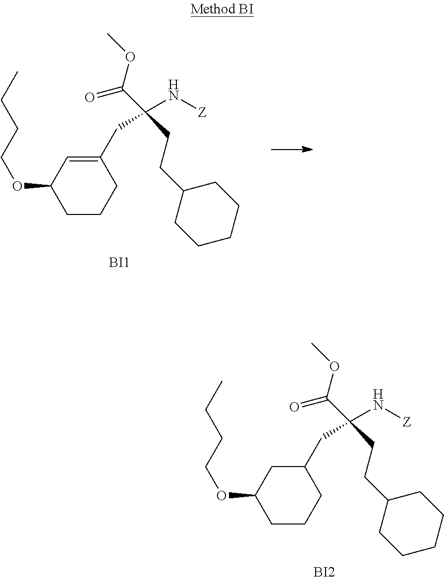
C1CCC(CC(CCC2CCCCC2)(C(OC)=O)N[Z])CC1OCCCC.[BI2].C1CCC(CC(CCC2CCCCC2)(C(OC)=O)N[Z])=CC1OCCCC.[BI1]
